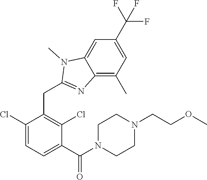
C1(Cl)=CC=C(C(=O)N2CCN(CCOC)CC2)C(Cl)=C1CC1=NC2=C(C)C=C(C(F)(F)F)C=C2N1C
